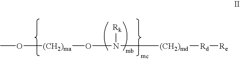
CO[(CH2)ma]ON([Rk])[(CH2)md][Rd][Re]
